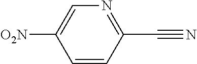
C1=CC(C#N)=NC=C1[O2N]
